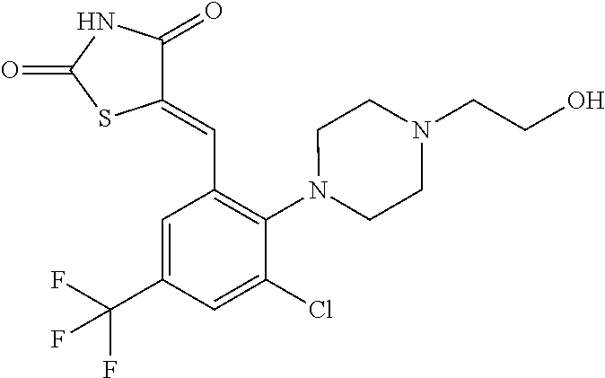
C1(=CC2=C(N3CCN(CCO)CC3)C(Cl)=CC(C(F)(F)F)=C2)C(=O)NC(=O)S1
